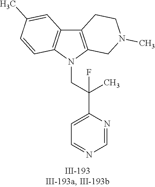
N1(CC(C2=CC=NC=N2)(C)F)C2=C(C3=C1C=CC(C)=C3)CCN(C)C2
